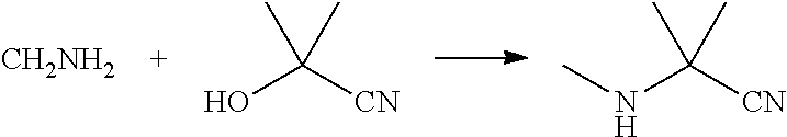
[CH2NH2].OC([CN])(C)C.N(C([CN])(C)C)C
